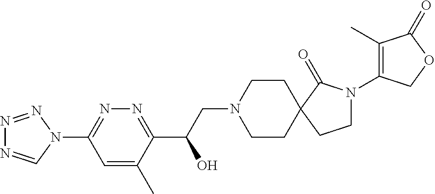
N1=NN(C2=NN=C(C(CN3CCC4(CC3)CCN(C3=C(C)C(=O)OC3)C4=O)O)C(C)=C2)C=N1
